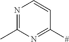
N1=C(C)N=C([#])C=C1
